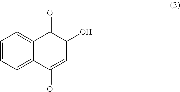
C1=CC=C2C(=C1)C(=O)C(O)C=C2=O
